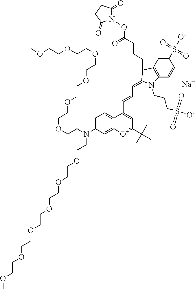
C1=C(N(CCOCCOCCOCCOCCOCCOC)CCOCCOCCOCCOCCOCCOC)C=C2C(=C1)C(C=CC=C1C(CCCC(=O)ON3C(=O)CCC3=O)(C)C3=C(C=CC(S(=O)(=O)[O-])=C3)N1CCCS(=O)(=O)[O-])=CC(C(C)(C)C)=[O+]2.[Na]
